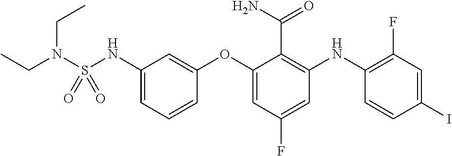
C1(OC2=CC(NS(N(CC)CC)(=O)=O)=CC=C2)=CC(F)=CC(NC2=C(F)C=C(I)C=C2)=C1C(N)=O
